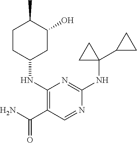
C1(NC2CC(O)C(C)CC2)=C(C(N)=O)C=NC(NC2(C3CC3)CC2)=N1
